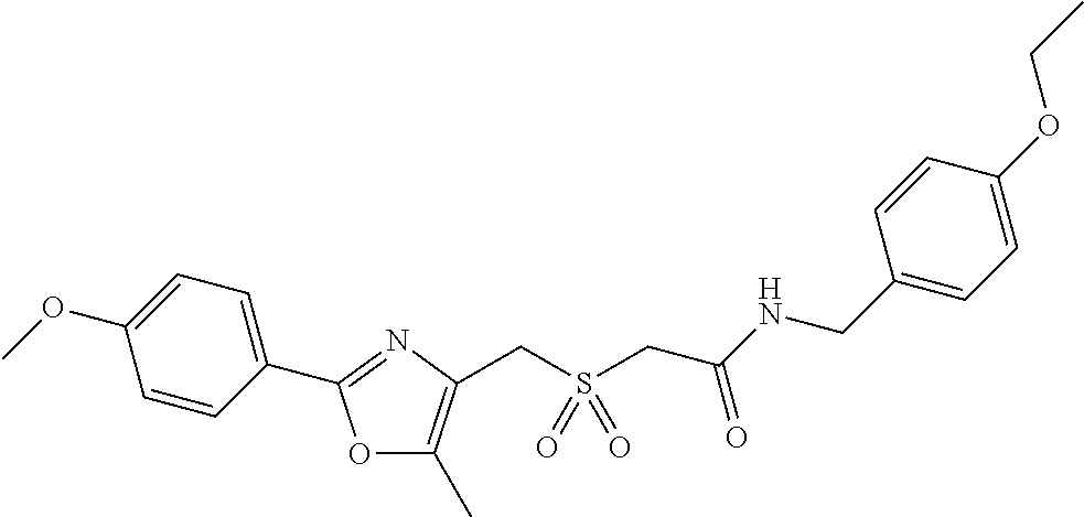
C1=CC(C2=NC(CS(CC(NCC3=CC=C(OCC)C=C3)=O)(=O)=O)=C(C)O2)=CC=C1OC
